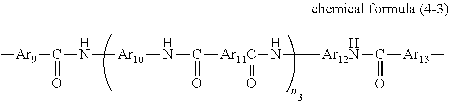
C[Ar9]C(N[Ar10]NC([Ar11C](N[Ar12N]C(=O)[Ar13]C)=O)=O)=O.[H]
